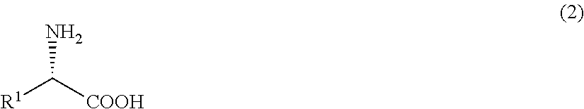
NC([COOH])[R1]
